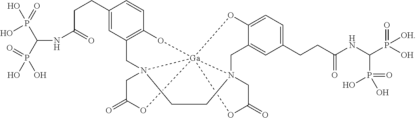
C1(CCC(NC(P(=O)(O)O)P(O)(O)=O)=O)=CC2=C(C=C1)O[Ga]1345N(C2)(CC(=O)O1)CCN3(CC1=CC(CCC(NC(P([OH])(O)=O)P(=O)(O)O)=O)=CC=C1O4)CC(=O)O5
